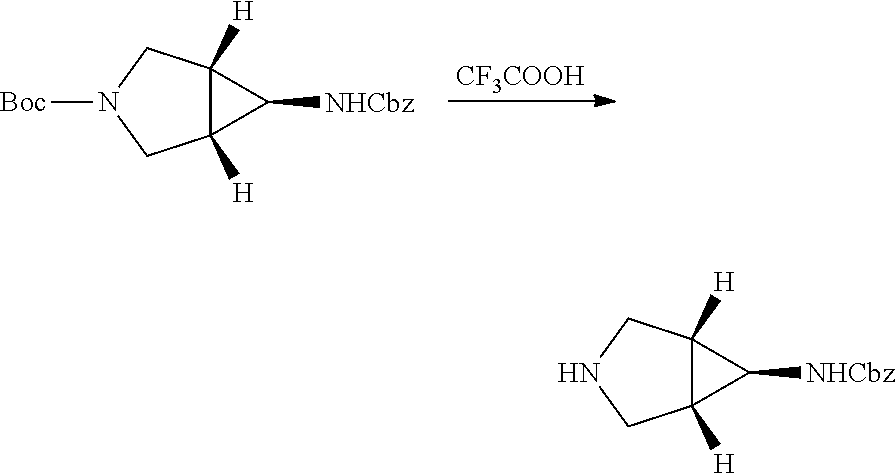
[CF3COOH].C12([H])C([H])(CN([Boc])C1)C2[NHCbz].C12([H])C([H])(CNC1)C2[NHCbz]
